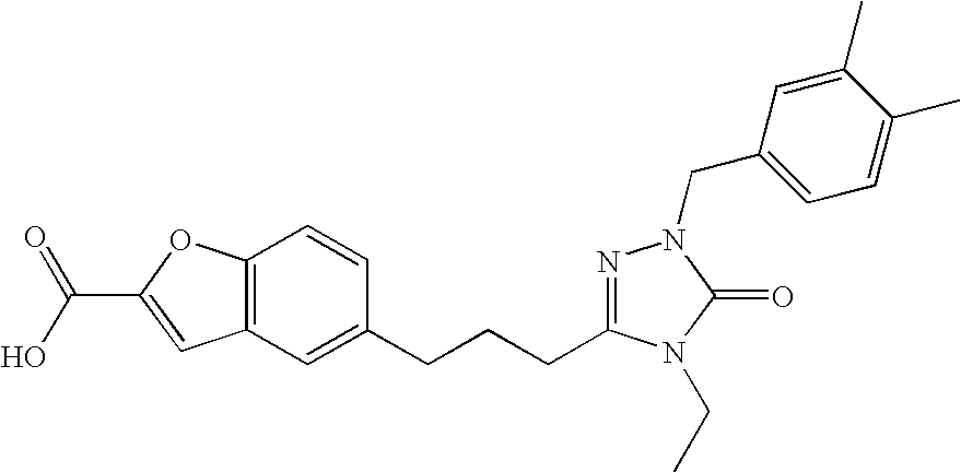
C12=C(C=C(CCCC3=NN(CC4=CC=C(C)C(C)=C4)C(=O)N3CC)C=C1)C=C(C(O)=O)O2
